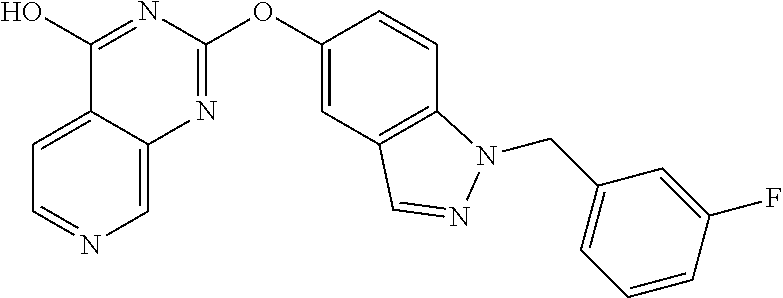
C1(O)=NC(OC2=CC3=C(C=C2)N(CC2=CC=CC(F)=C2)N=C3)=NC2=CN=CC=C12
